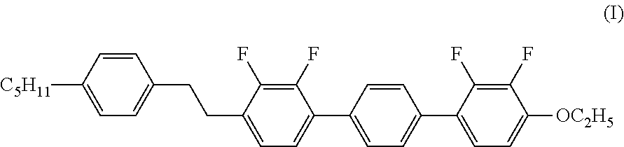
C(C1=CC=C(C2=CC=C(C3=CC=C([OC2H5])C(F)=C3F)C=C2)C(F)=C1F)CC1=CC=C([C5H11])C=C1
